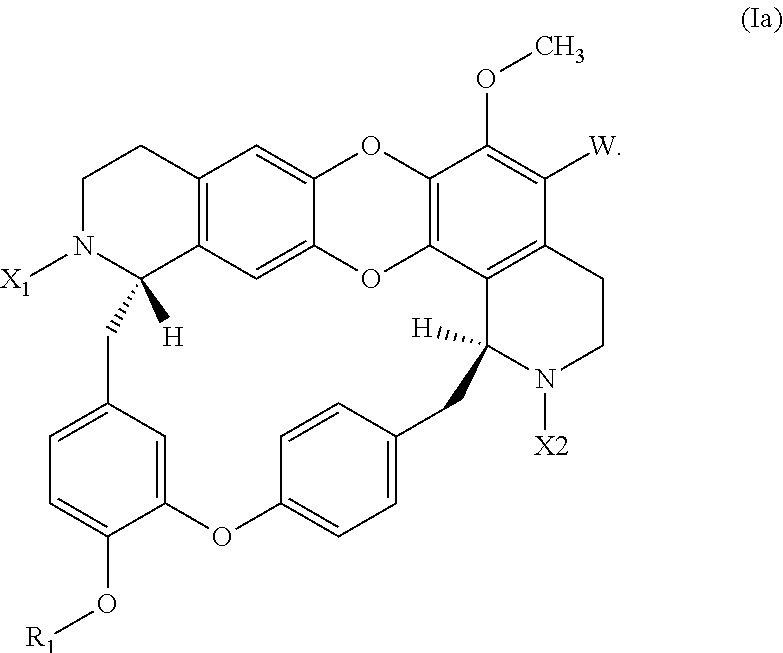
C12=C3C=C4C(=C1)OC1=C(O4)C4=C(C([W])=C1OC)CCN([X2])C4([H])CC1=CC=C(OC4=CC(=CC=C4O[R1])CC3([H])N([X1])CC2)C=C1
